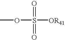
O=S(=O)(OC)[OR41]
